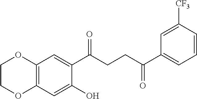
C12=C(C=C(O)C(C(CCC(C3=CC=CC([CF3])=C3)=O)=O)=C1)OCCO2
